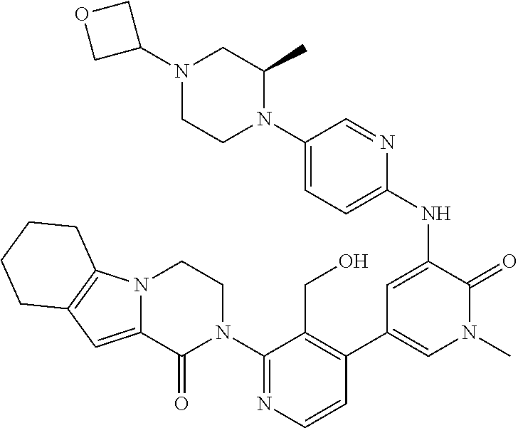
N12C(=CC3=C1CCCC3)C(=O)N(C1=NC=CC(C3=CN(C)C(=O)C(NC4=CC=C(N5C(C)CN(C6COC6)CC5)C=N4)=C3)=C1CO)CC2
